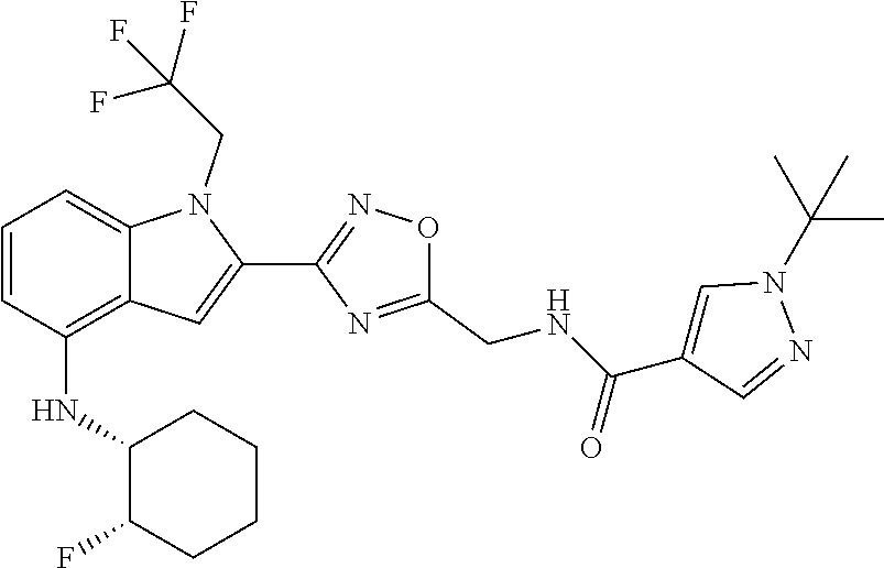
C1=CC(NC2C(F)CCCC2)=C2C(=C1)N(CC(F)(F)F)C(C1=NOC(CNC(C3=CN(C(C)(C)C)N=C3)=O)=N1)=C2
